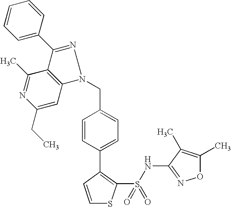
C1=CC(C2=CC=C(CN3N=C(C4=CC=CC=C4)C4=C3C=C(CC)N=C4C)C=C2)=C(S(NC2=NOC(C)=C2C)(=O)=O)S1
